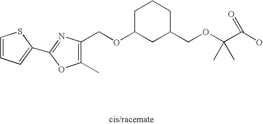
C1(C)=C(COC2CC(COC(C(O)=O)(C)C)CCC2)N=C(C2=CC=CS2)O1
